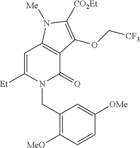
C1=C([Et])N(CC2=C([MeO])C=CC([OMe])=C2)C(=O)C2=C1N([Me])C([CO2Et])=C2OC[CF3]
